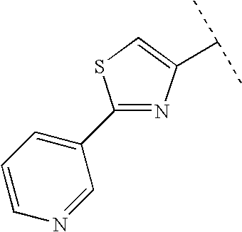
C1(C2=CC=CN=C2)=NC(C(C)C)=CS1
